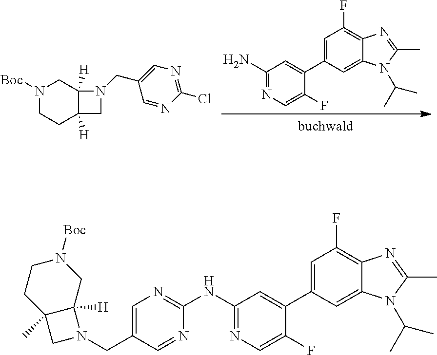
C1(N)=NC=C(F)C(C2=CC(F)=C3C(=C2)N(C(C)C)C(C)=N3)=C1.N1([Boc])CCC2([H])C([H])(C1)N(CC1=CN=C(Cl)N=C1)C2.C1(CN2C3([H])C(C)(C2)CCN([Boc])C3)=CN=C(NC2=NC=C(F)C(C3=CC(F)=C4C(=C3)N(C(C)C)C(C)=N4)=C2)N=C1
